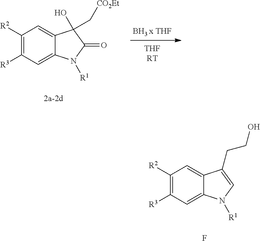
C1([R2])=C([R3])C=C2C(=C1)C(O)(C[CO2Et])C(=O)N2[R1].C1([R2])=C([R3])C=C2C(=C1)C(CCO)=CN2[R1].F
